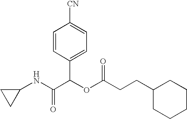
C1(NC(C(OC(CCC2CCCCC2)=O)C2=CC=C([CN])C=C2)=O)CC1
